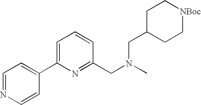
C1=C(C2=CC=NC=C2)N=C(CN(C)CC2CC[NBoc]CC2)C=C1
